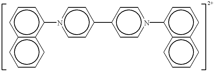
c1c2c(c(-n3ccc(-c4ccn(-c5c6c(ccc5)cccc6)cc4)cc3)cc1)cccc2
